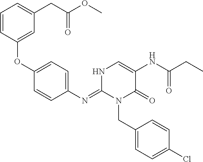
C1(OC2=CC(CC(OC)=O)=CC=C2)=CC=C(N=C2N(CC3=CC=C(Cl)C=C3)C(=O)C(NC(CC)=O)=CN2)C=C1
